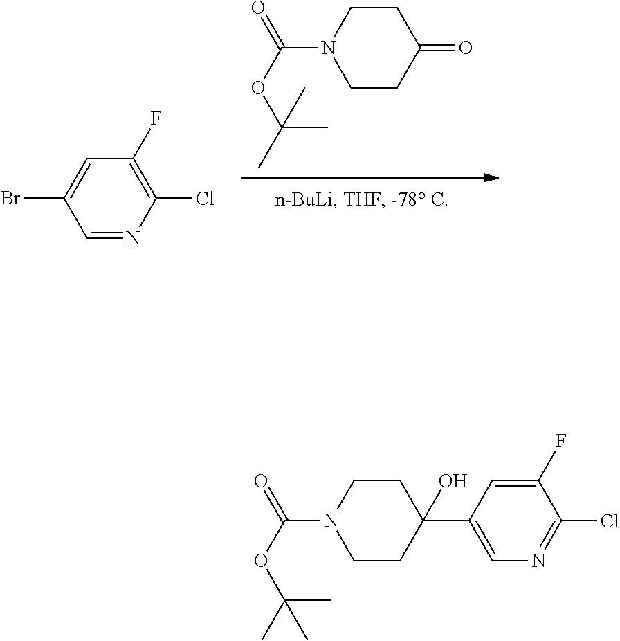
C1CC(=O)CCN1C(OC(C)(C)C)=O.C1=C(Br)C=NC(Cl)=C1F.C1(C2(O)CCN(C(OC(C)(C)C)=O)CC2)=CN=C(Cl)C(F)=C1
